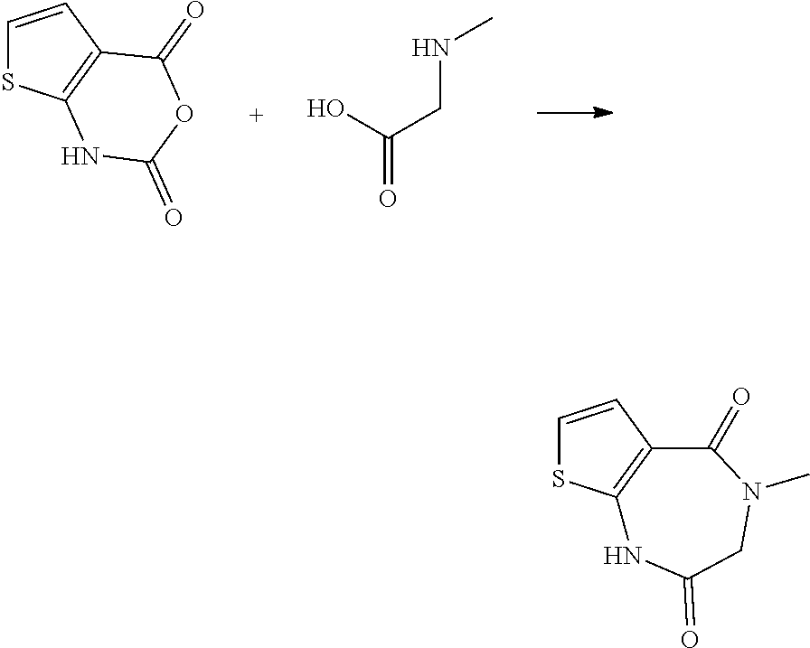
C1=CC2=C(S1)NC(=O)OC2=O.OC(=O)CNC.C1=CC2=C(S1)NC(=O)CN(C)C2=O
